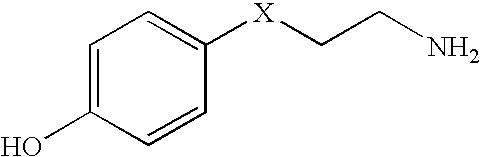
C1=C(O)C=CC([X]CCN)=C1
